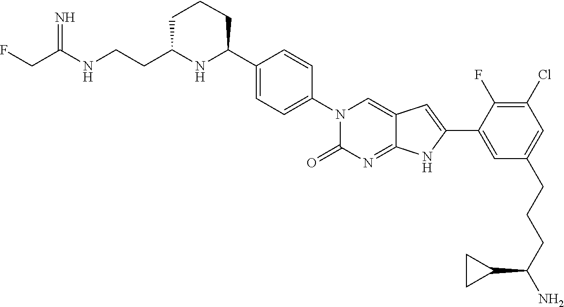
C(C(NCCC1NC(C2=CC=C(N3C(=O)N=C4C(=C3)C=C(C3=CC(CCCC(N)C5CC5)=CC(Cl)=C3F)N4)C=C2)CCC1)=N)F
